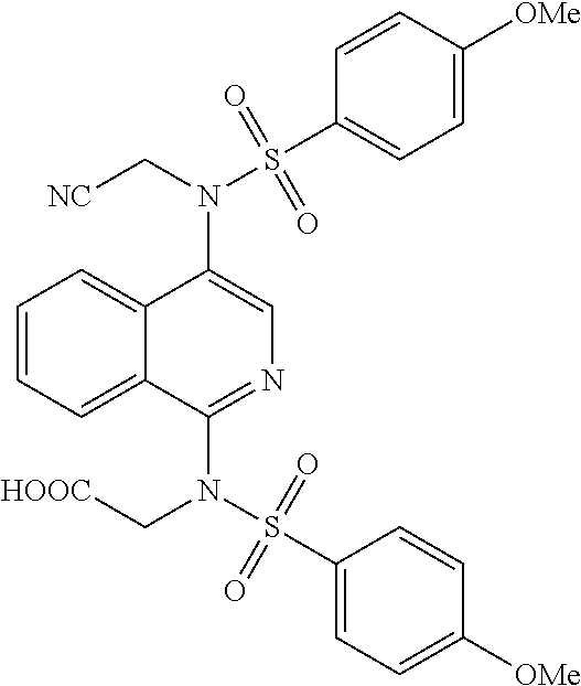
N(C1=CN=C(N(S(C2=CC=C([OMe])C=C2)(=O)=O)C[HOOC])C2=CC=CC=C12)(C[NC])S(C1=CC=C([OMe])C=C1)(=O)=O
